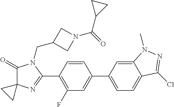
C1(=O)C2(N=C(C3=C(F)C=C(C4=CC=C5C(=C4)N(C)N=C5Cl)C=C3)N1CC1CN(C(=O)C3CC3)C1)CC2
